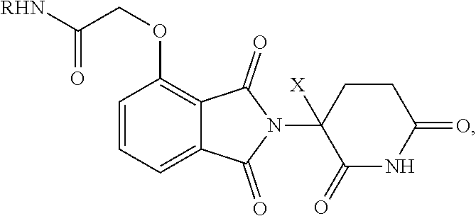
C1=CC=C2C(=C1OCC(=O)[RHN])C(=O)N(C1([X])C(=O)NC(=O)CC1)C2=O
